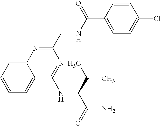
C12=CC=CC=C1N=C(CNC(C1=CC=C(Cl)C=C1)=O)N=C2NC(C(C)C)C(=O)N
